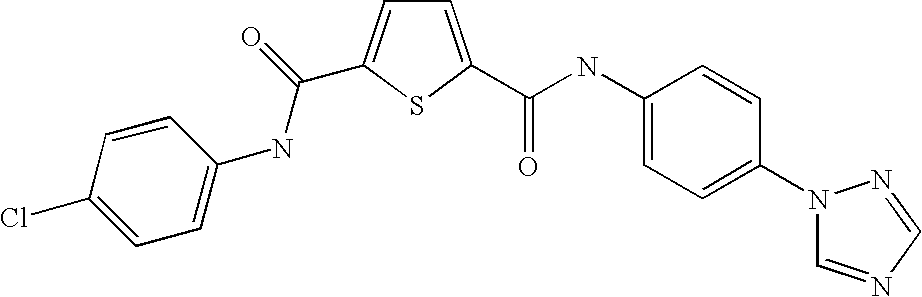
C1=C(C(NC2=CC=C(N3C=NC=N3)C=C2)=O)SC(C(=O)NC2=CC=C(Cl)C=C2)=C1
